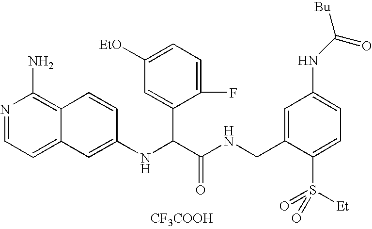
C1=C(CNC(C(NC2=CC3=CC=NC(N)=C3C=C2)C2=CC([EtO])=CC=C2F)=O)C(S([Et])(=O)=O)=CC=C1NC([Bu])=O.[CF3COOH]
